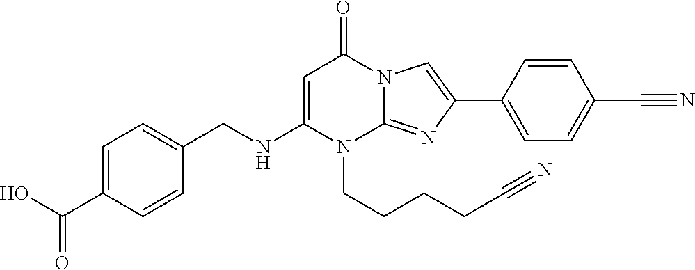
C1=C(C(O)=O)C=CC(CNC2=CC(=O)N3C(=NC(C4=CC=C(C#N)C=C4)=C3)N2CCCCC#N)=C1
